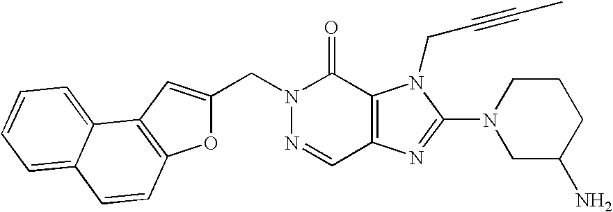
N1=CC2=C(C(=O)N1CC1=CC3=C(O1)C=CC1=CC=CC=C31)N(CC#CC)C(N1CC(N)CCC1)=N2
